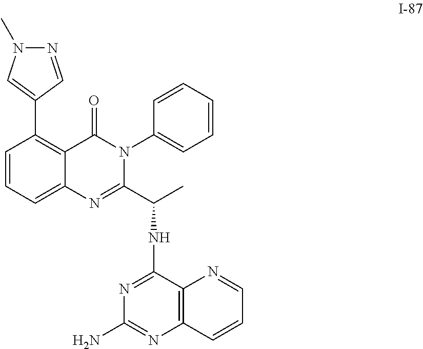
C1(C2=CN(C)N=C2)=C2C(=CC=C1)N=C(C(C)NC1=NC(N)=NC3=C1N=CC=C3)N(C1=CC=CC=C1)C2=O
